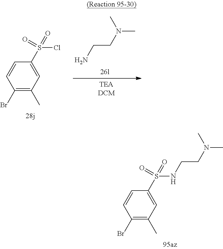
C(CN(C)C)N.C1(Br)=C(C)C=C(S(Cl)(=O)=O)C=C1.C1(Br)=C(C)C=C(S(NCCN(C)C)(=O)=O)C=C1
